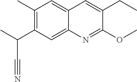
C1(C)=C(C(C)C#N)C=C2C(=C1)C=C(CC)C(OC)=N2
